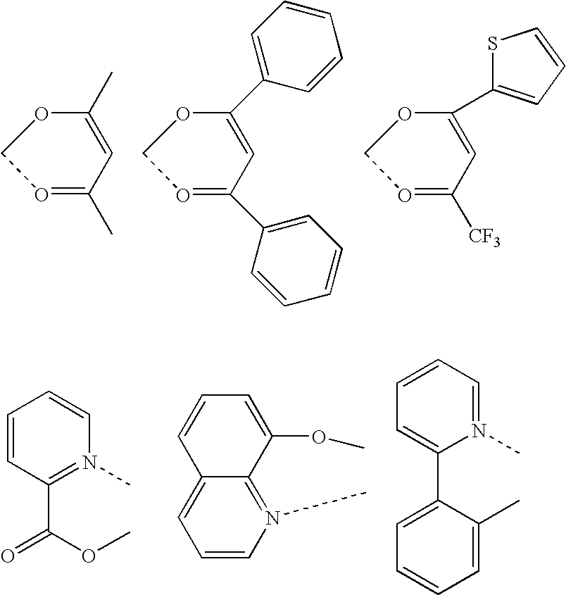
O1=C(C)C=C(C)OC1.O1=C(C2=CC=CC=C2)C=C(C2=CC=CC=C2)OC1.O1=C([CF3])C=C(C2=CC=CS2)OC1.C1=CC(C(OC)=O)=N(C)C=C1.C12=CC=CN(C)=C1C(OC)=CC=C2.C1=CC=N(C)C(C2=CC=CC=C2C)=C1
